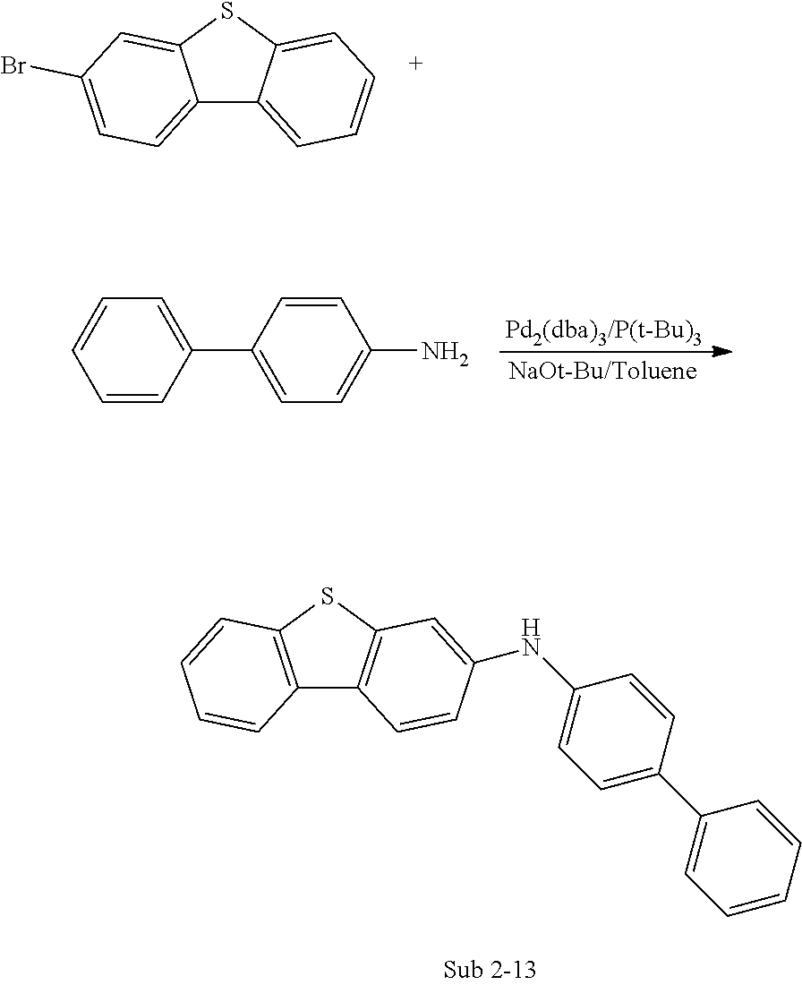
C12=CC=C(Br)C=C1SC1=CC=CC=C21.C1=CC=CC(C2=CC=C(N)C=C2)=C1.C12=C(SC3=C1C=CC(NC1=CC=C(C4=CC=CC=C4)C=C1)=C3)C=CC=C2
